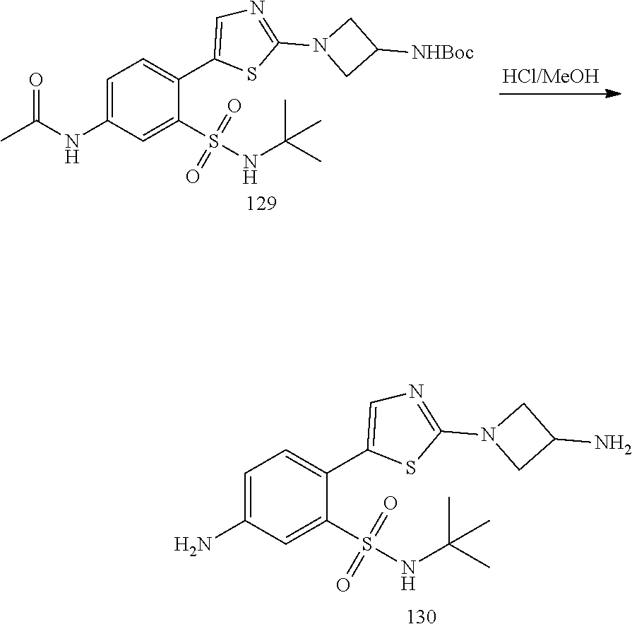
C1=C(C2=CN=C(N3CC([NHBoc])C3)S2)C(S(NC(C)(C)C)(=O)=O)=CC(NC(C)=O)=C1.C1=C(C2=CN=C(N3CC(N)C3)S2)C(S(NC(C)(C)C)(=O)=O)=CC(N)=C1
